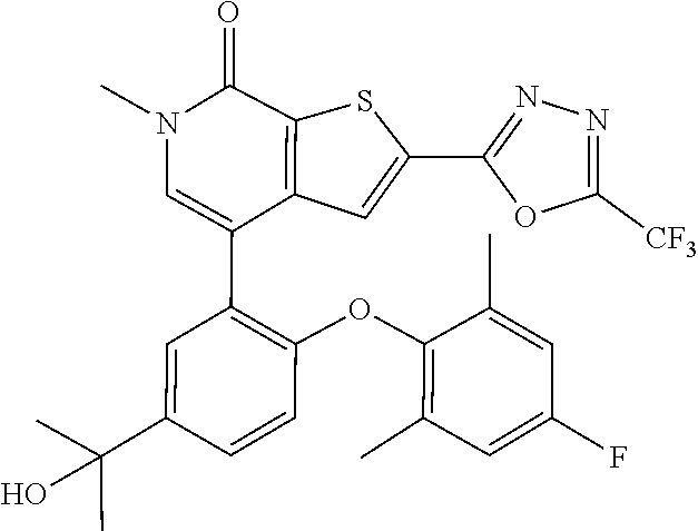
C1(C)=C(OC2=C(C3=CN(C)C(=O)C4=C3C=C(C3=NN=C([CF3])O3)S4)C=C(C(C)(C)O)C=C2)C(C)=CC(F)=C1
